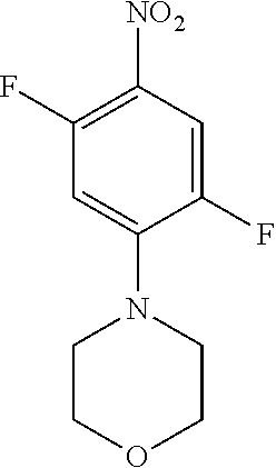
[NO2]C1=C(F)C=C(N2CCOCC2)C(F)=C1
